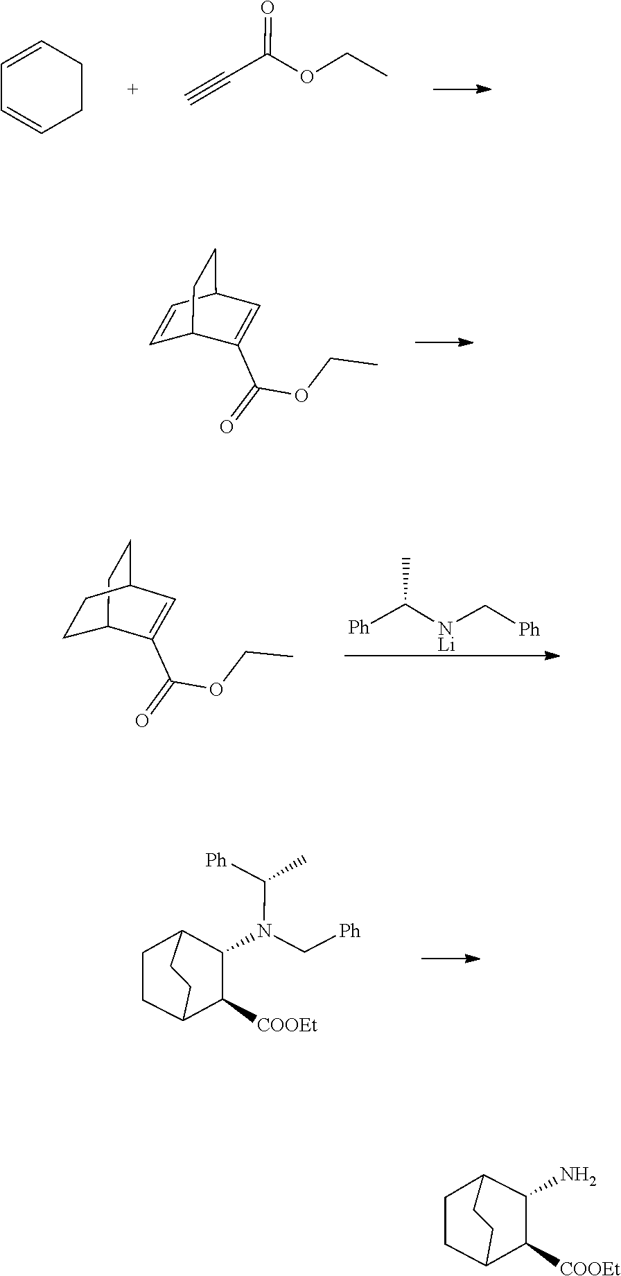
C1=CCCC=C1.O(CC)C(=O)C#C.O(CC)C(C1=CC2C=CC1CC2)=O.[NLi](C(C)[Ph])C[Ph].CCOC(C1=CC2CCC1CC2)=O.N(C(C)[Ph])(C[Ph])C1C2CCC(C1[COOEt])CC2.C1CC2C([COOEt])C(N)C1CC2
